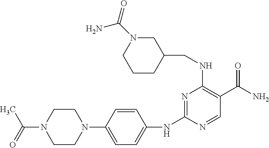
C(NC1=C(C(N)=O)C=NC(NC2=CC=C(N3CCN(C(=O)C)CC3)C=C2)=N1)C1CN(C(N)=O)CCC1
